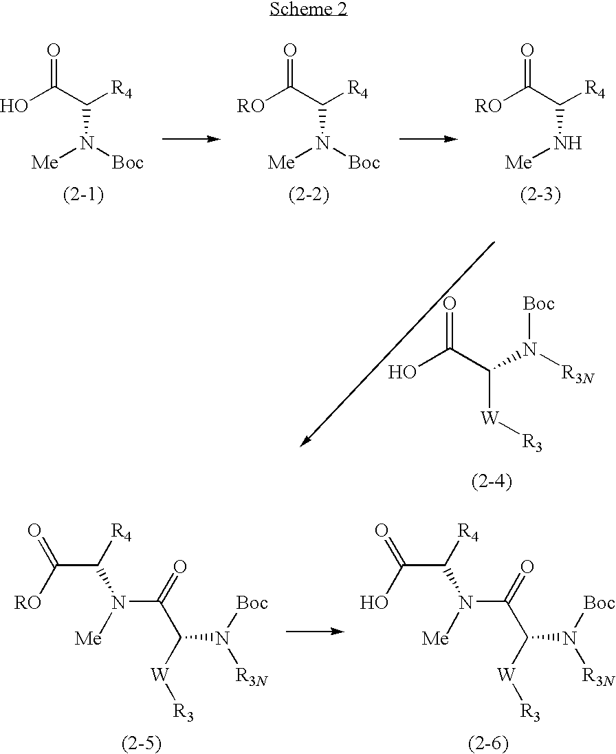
C(C([R4])N([Me])C(=O)C([W][R3])N([Boc])[R3N])([RO])=O.C(C([R4])N([Me])C(=O)C([W][R3])N([Boc])[R3N])(O)=O.O=C(C([R4])N([Boc])[Me])O.O=C(C([R4])N([Boc])[Me])[RO].O=C(C([R4])N[Me])[RO].OC(C(N([Boc])[R3N])[W][R3])=O
